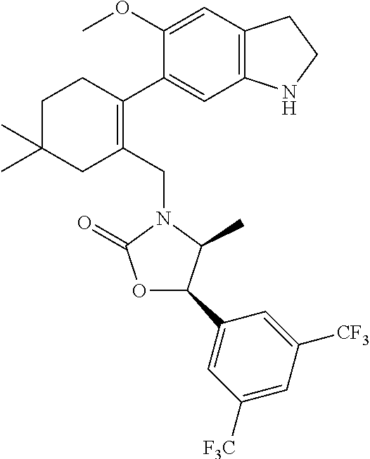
C1(OC)=CC2=C(C=C1C1=C(CN3C(=O)OC(C4=CC([F3C])=CC([CF3])=C4)C3C)CC(C)(C)CC1)NCC2
